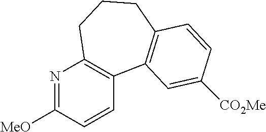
N1=C([MeO])C=CC2=C1CCCC1=C2C=C([CO2Me])C=C1
